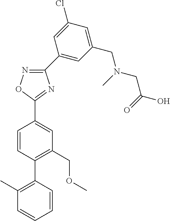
C1(C2=CC(CN(CC(O)=O)C)=CC(Cl)=C2)=NOC(C2=CC(COC)=C(C3=C(C)C=CC=C3)C=C2)=N1
